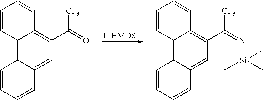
C12=C3C(=CC(C(=O)[CF3])=C1C=CC=C2)C=CC=C3.C12=C3C(=CC(C(=N[Si](C)(C)C)[CF3])=C1C=CC=C2)C=CC=C3
